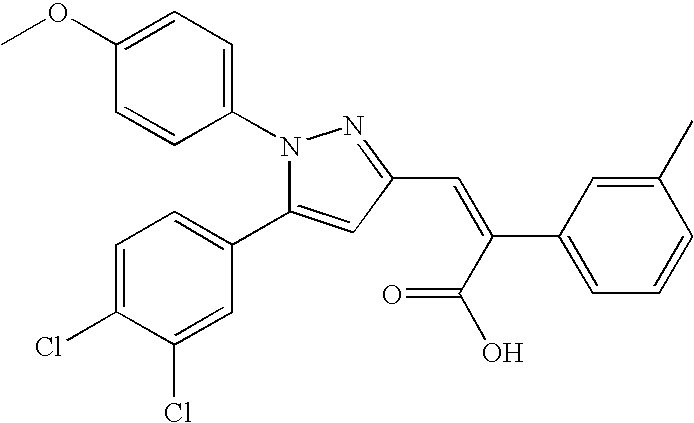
C1(OC)=CC=C(N2N=C(C=C(C(O)=O)C3=CC=CC(C)=C3)C=C2C2=CC=C(Cl)C(Cl)=C2)C=C1
